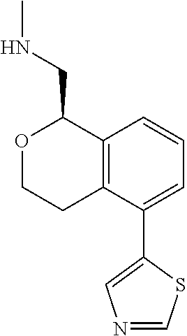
C12=C(C(C3=CN=CS3)=CC=C1)CCOC2CNC
